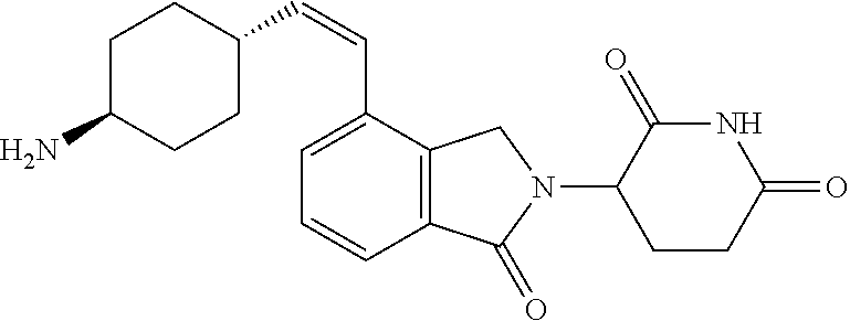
N1C(=O)C(N2CC3=C(C2=O)C=CC=C3C=CC2CCC(N)CC2)CCC1=O
